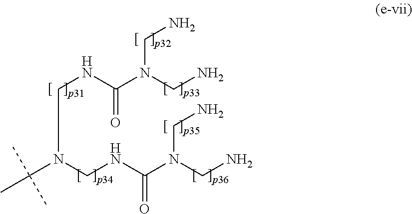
C(N(CN)CN)(NCN(C(C)(C)C)CNC(N(CN)CN)=O)=O
